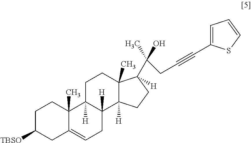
C1C([TBSO])CC2=CCC3([H])C([H])(C2(C)C1)CCC1(C)C3([H])CCC1(C(CC#CC1=CC=CS1)(C)O)[H]
